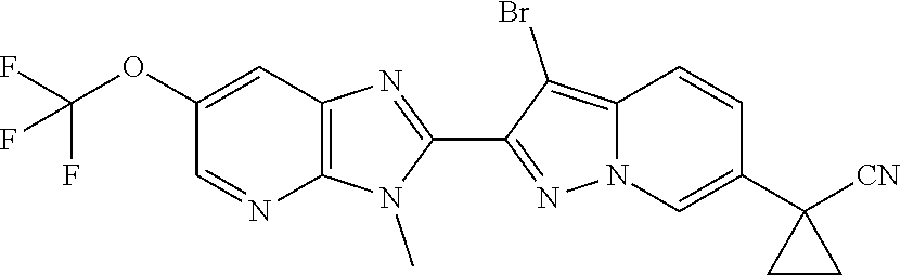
C12=C(C=C(OC(F)(F)F)C=N1)N=C(C1=NN3C(=C1Br)C=CC(C1([CN])CC1)=C3)N2C
